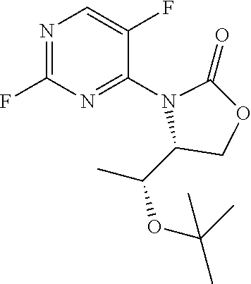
CC(C1COC(=O)N1C1=NC(F)=NC=C1F)OC(C)(C)C
